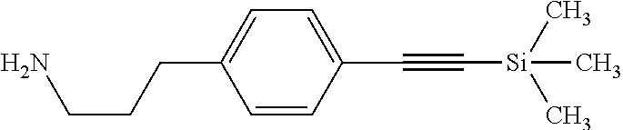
C1=CC(C#C[Si](C)(C)C)=CC=C1CCCN
